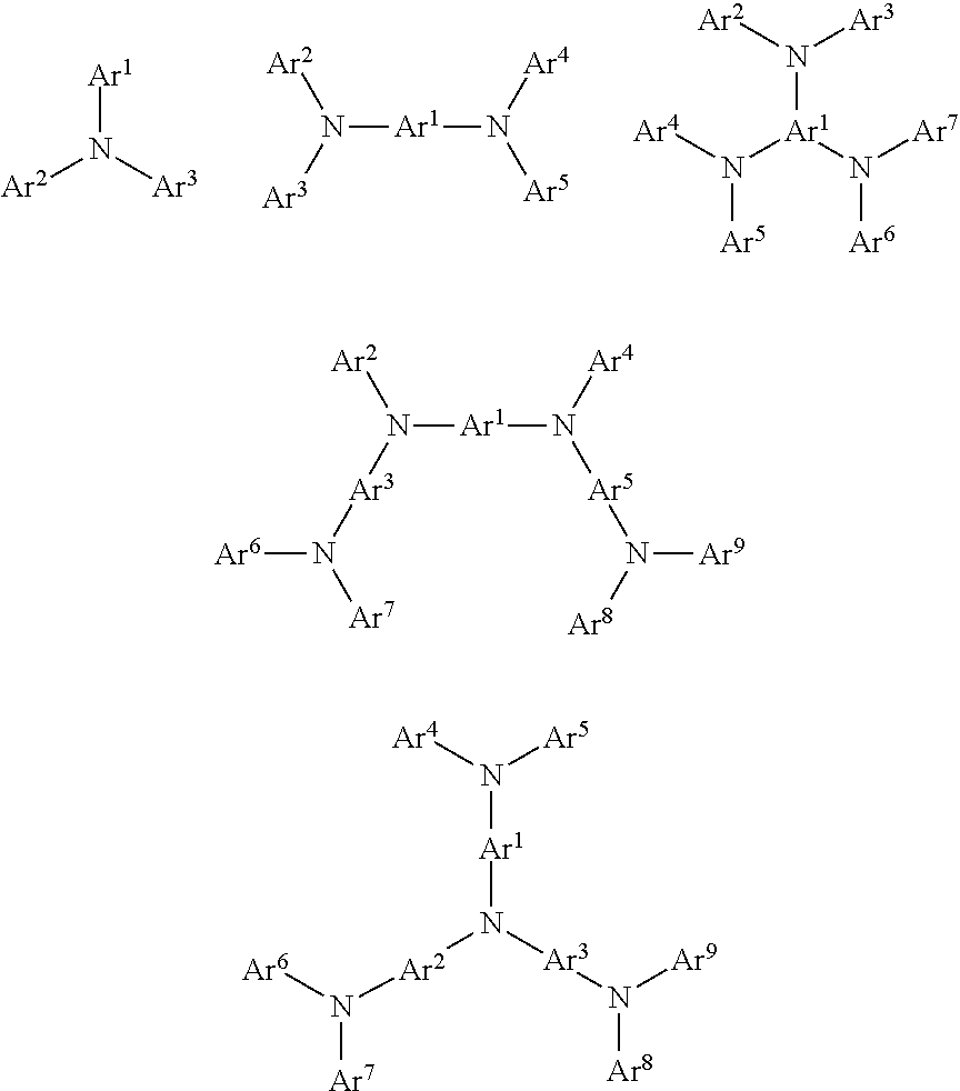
[Ar1]N([Ar3])[Ar2].N([Ar1]N([Ar5])[Ar4])([Ar3])[Ar2].N([Ar1](N([Ar7])[Ar6])N([Ar4])[Ar5])([Ar2])[Ar3].N([Ar1]N([Ar5]N([Ar8])[Ar9])[Ar4])([Ar3]N([Ar7])[Ar6])[Ar2].N([Ar4])([Ar5])[Ar1]N([Ar2]N([Ar6])[Ar7])[Ar3]N([Ar9])[Ar8]
